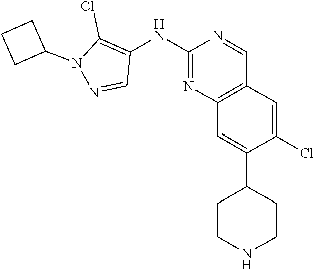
C12=C(C=C(Cl)C(C3CCNCC3)=C1)C=NC(NC1=C(Cl)N(C3CCC3)N=C1)=N2
